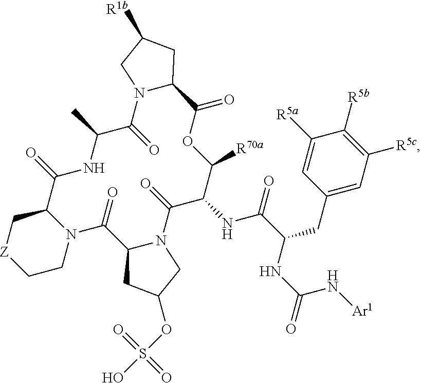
C1([R5a])=CC(CC(C(NC2C([R70a])OC(=O)C3N(C(=O)C(C)NC(=O)C4N(C(=O)C5N(C2=O)CC(OS(O)(=O)=O)C5)CC[Z]C4)CC([R1b])C3)=O)NC(N[Ar1])=O)=CC([R5c])=C1[R5b]
